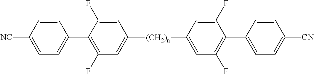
C1=C(F)C(C2=CC=C([NC])C=C2)=C(F)C=C1[(CH2)n]C1=CC(F)=C(C2=CC=C([CN])C=C2)C(F)=C1
